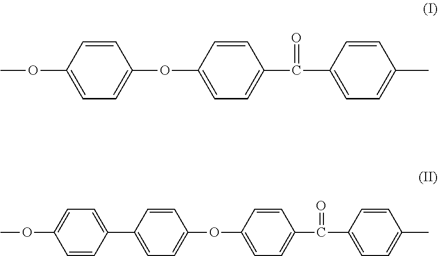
C(C1=CC=C(C)C=C1)(=O)C1=CC=C(OC2=CC=C(OC)C=C2)C=C1.COC1=CC=C(C2=CC=C(OC3=CC=C(C(C4=CC=C(C)C=C4)=O)C=C3)C=C2)C=C1
